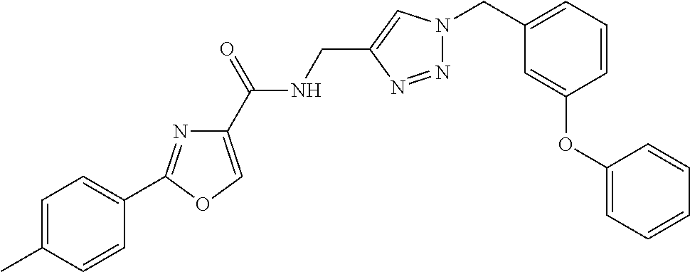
CC1=CC=C(C2=NC(C(NCC3=CN(CC4=CC=CC(OC5=CC=CC=C5)=C4)N=N3)=O)=CO2)C=C1
